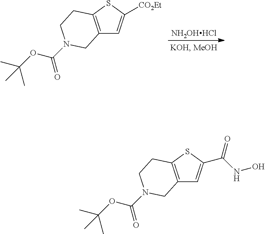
[NH2OHHCl].C12=C(SC([CO2Et])=C1)CCN(C(OC(C)(C)C)=O)C2.C12=C(SC(C(NO)=O)=C1)CCN(C(OC(C)(C)C)=O)C2
